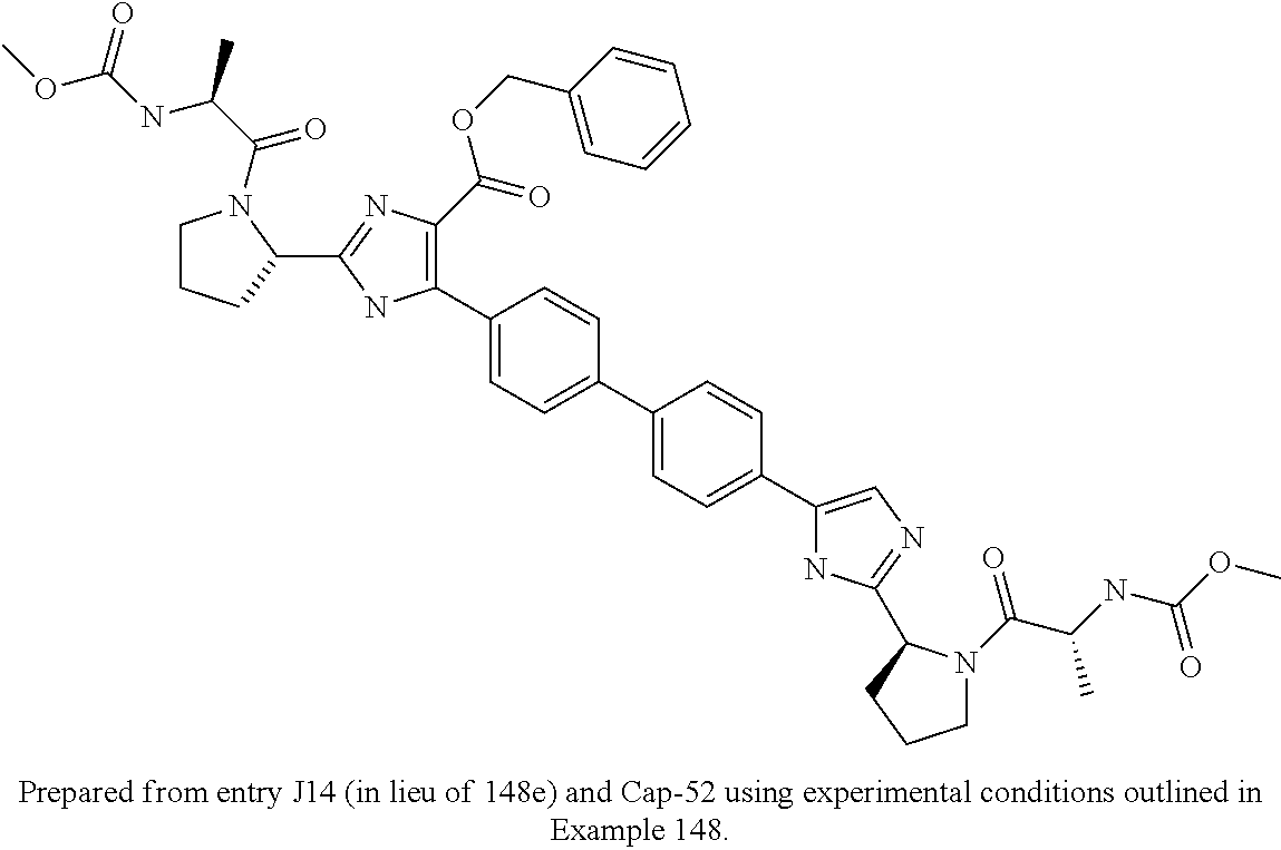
C1(C2=CC=C(C3=CC=C(C4=CN=C(C5N(C(=O)C(C)NC(=O)OC)CCC5)N4)C=C3)C=C2)=C(C(=O)OCC2=CC=CC=C2)N=C(C2N(C(C(NC(=O)OC)C)=O)CCC2)N1
